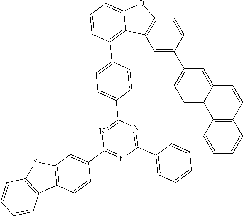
C1=C2C(=CC(C3=CC4=C(C=C3)OC3=CC=CC(C5=CC=C(C6=NC(C7=CC8=C(C=C7)C7=C(S8)C=CC=C7)=NC(C7=CC=CC=C7)=N6)C=C5)=C43)=C1)C=CC1=C2C=CC=C1
